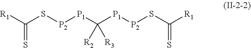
[R1]C(S[P2][P1]C([P1][P2]SC([R1])=S)([R2])[R3])=S
